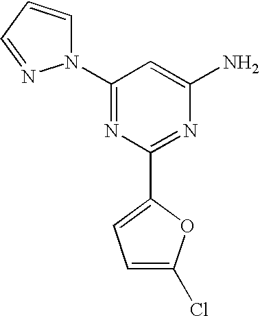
C1(N2C=CC=N2)=NC(C2=CC=C(Cl)O2)=NC(N)=C1
